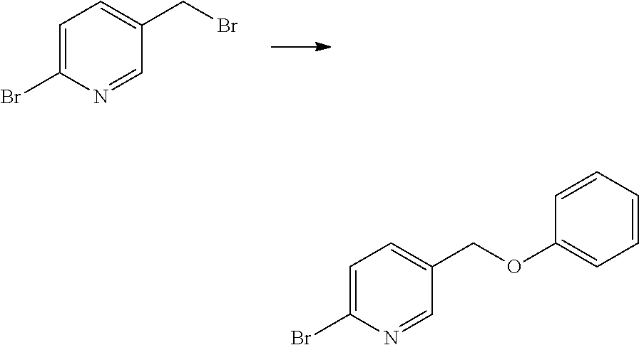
C1=C(Br)N=CC(CBr)=C1.C1=C(Br)N=CC(COC2=CC=CC=C2)=C1
